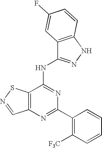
C12=C(N=C(C3=C([F3C])C=CC=C3)N=C1NC1=NNC3=C1C=C(F)C=C3)C=NS2
